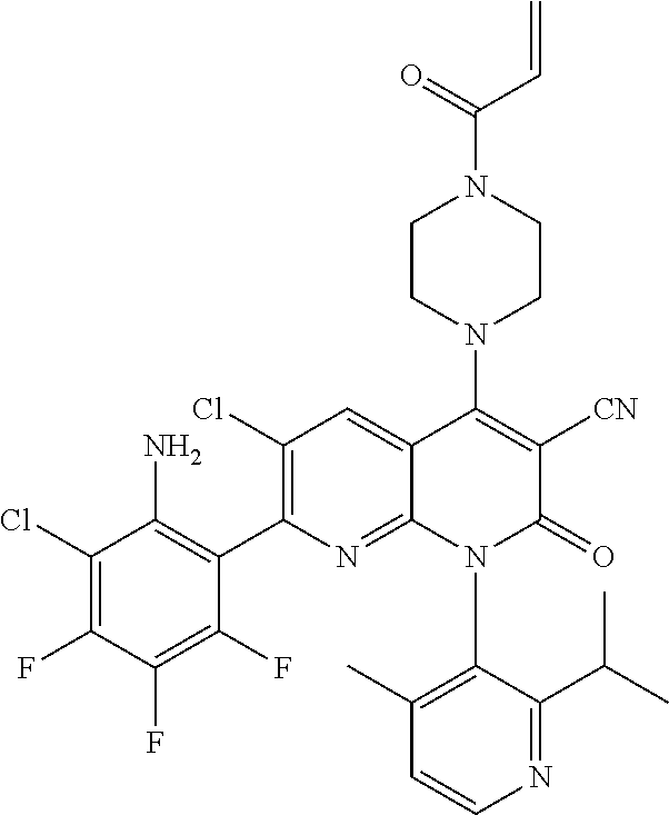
NC1=C(C2=C(Cl)C=C3C(=N2)N(C2=C(C)C=CN=C2C(C)C)C(=O)C([CN])=C3N2CCN(C(=O)C=C)CC2)C(F)=C(F)C(F)=C1Cl
